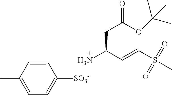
C1=CC(C)=CC=C1[SO3-].C(C(C=CS(C)(=O)=O)N)C(=O)OC(C)(C)C
